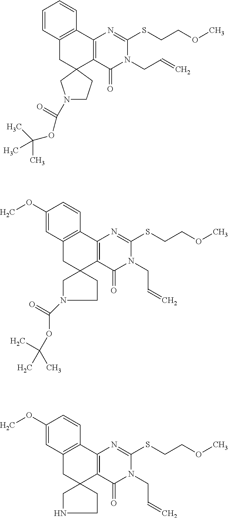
C1=CC2=C(C=C1)C1=C(C3(C2)CN(C(=O)OC(C)(C)C)CC3)C(=O)N(CC=C)C(SCCOC)=N1.C1(OC)=CC2=C(C=C1)C1=C(C3(C2)CN(C(OC(C)(C)C)=O)CC3)C(=O)N(CC=C)C(SCCOC)=N1.C1(OC)=CC2=C(C=C1)C1=C(C3(C2)CNCC3)C(=O)N(CC=C)C(SCCOC)=N1
